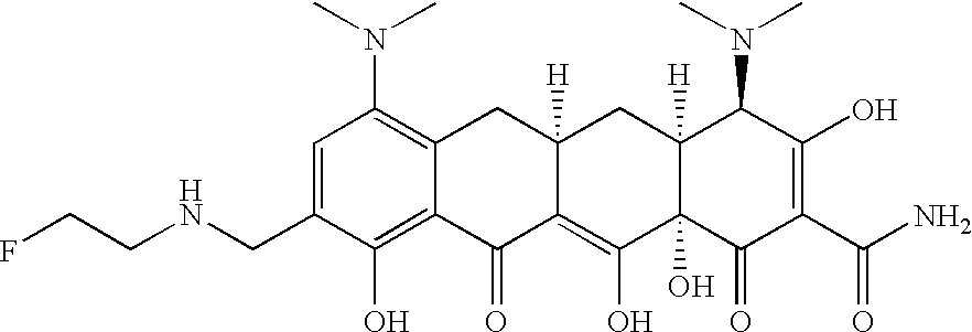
N(CC1=CC(N(C)C)=C2C(=C1O)C(=O)C1=C(O)C3(O)C([H])(CC1([H])C2)C(N(C)C)C(O)=C(C(N)=O)C3=O)CCF
